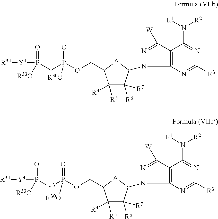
P(OCC1C([R5])([R4])C([R6])([R7])C(N2N=C([W])C3=C2N=C([R3])N=C3N([R1])[R2])[A]1)(CP([Y4][R34])(=O)[R33O])(=O)[R30O].P(OCC1C([R5])([R4])C([R6])([R7])C(N2N=C([W])C3=C2N=C([R3])N=C3N([R1])[R2])[A]1)([Y3]P([Y4][R34])(=O)[R33O])(=O)[R30O]
